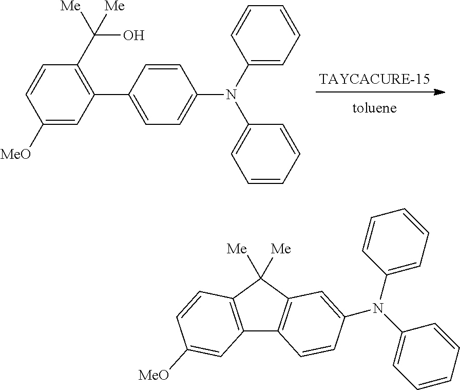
C1([MeO])=CC(C2=CC=C(N(C3=CC=CC=C3)C3=CC=CC=C3)C=C2)=C(C([Me])(O)[Me])C=C1.C12=C(C([Me])([Me])C3=C1C=CC(N(C1=CC=CC=C1)C1=CC=CC=C1)=C3)C=CC([MeO])=C2
